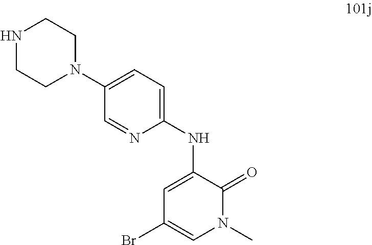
C1(NC2=CC(Br)=CN(C)C2=O)=CC=C(N2CCNCC2)C=N1
